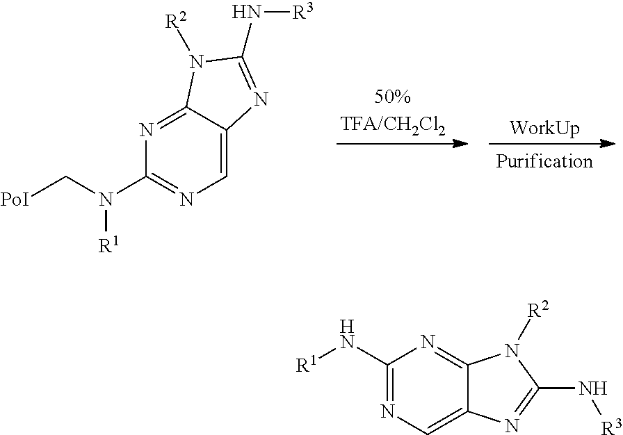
C12=CN=C(N[R1])N=C1N([R2])C(N[R3])=N2.C1=C2C(=NC(N(C[PoI])[R1])=N1)N([R2])C(N[R3])=N2.[WorkUp]
